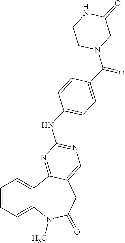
C1=CC=C2C(=C1)C1=NC(NC3=CC=C(C(=O)N4CC(=O)NCC4)C=C3)=NC=C1CC(=O)N2C
